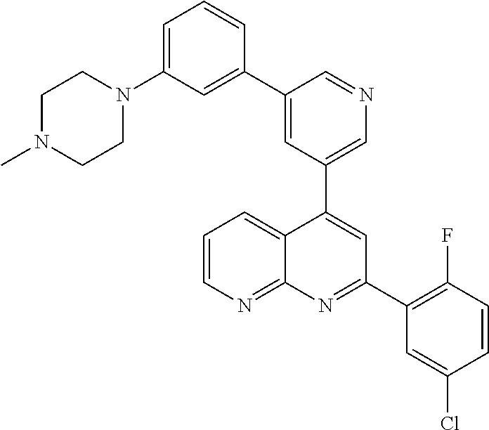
C1=C(C2=CC(N3CCN(C)CC3)=CC=C2)C=NC=C1C1=CC(C2=C(F)C=CC(Cl)=C2)=NC2=NC=CC=C12
